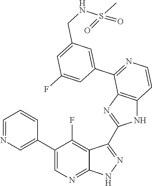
C1=NC=C(C2=CN=C3C(=C2F)C(C2=NC4=C(N2)C=CN=C4C2=CC(CNS(C)(=O)=O)=CC(F)=C2)=N[N H]3)C=C1
